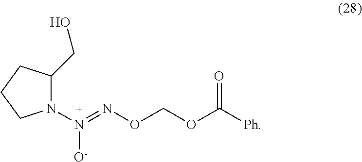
N1(N(=NOCOC([Ph])=O)[O-])C(CO)CCC1
